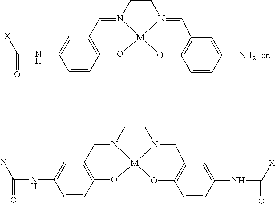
C(NC1=CC2=C(C=C1)O[M]13N(=C2)CCN1=CC1=C(O3)C=CC(N)=C1)(=O)[X].C(NC1=CC2=C(C=C1)O[M]13N(=C2)CCN1=CC1=C(O3)C=CC(NC(=O)[X])=C1)(=O)[X]
